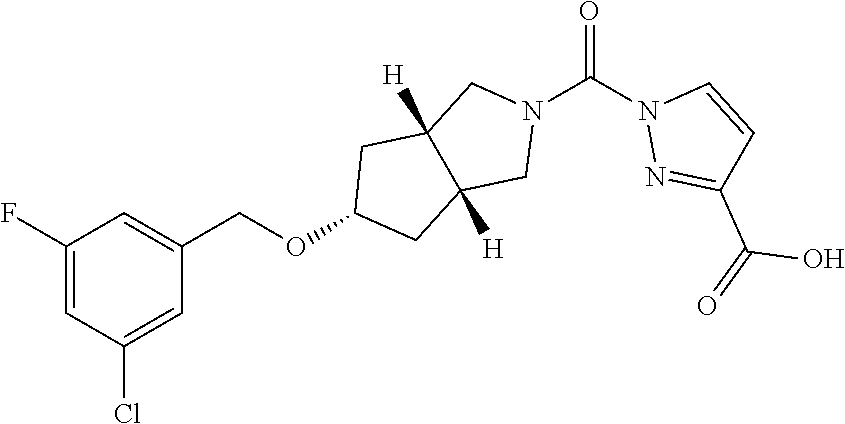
O=C(N1N=C(C(=O)O)C=C1)N1CC2([H])C([H])(C1)CC(OCC1=CC(F)=CC(Cl)=C1)C2
